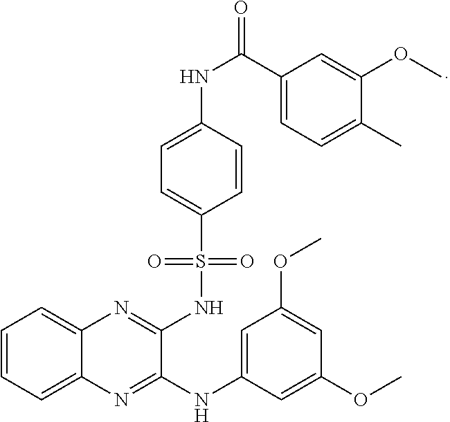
C1=CC=C2C(=C1)N=C(NS(=O)(=O)C1=CC=C(NC(C3=CC=C(C)C(OC)=C3)=O)C=C1)C(NC1=CC(OC)=CC(OC)=C1)=N2
